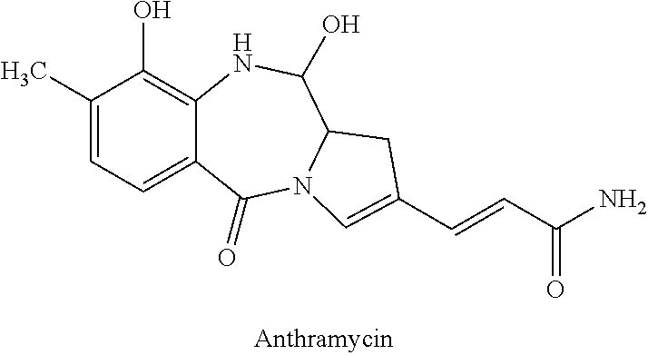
C1(C)=CC=C2C(=C1O)NC(O)C1N(C2=O)C=C(C=CC(N)=O)C1
